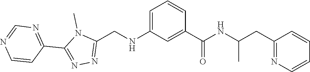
CN1C(C2=NC=NC=C2)=NN=C1CNC1=CC=CC(C(=O)NC(CC2=NC=CC=C2)C)=C1
